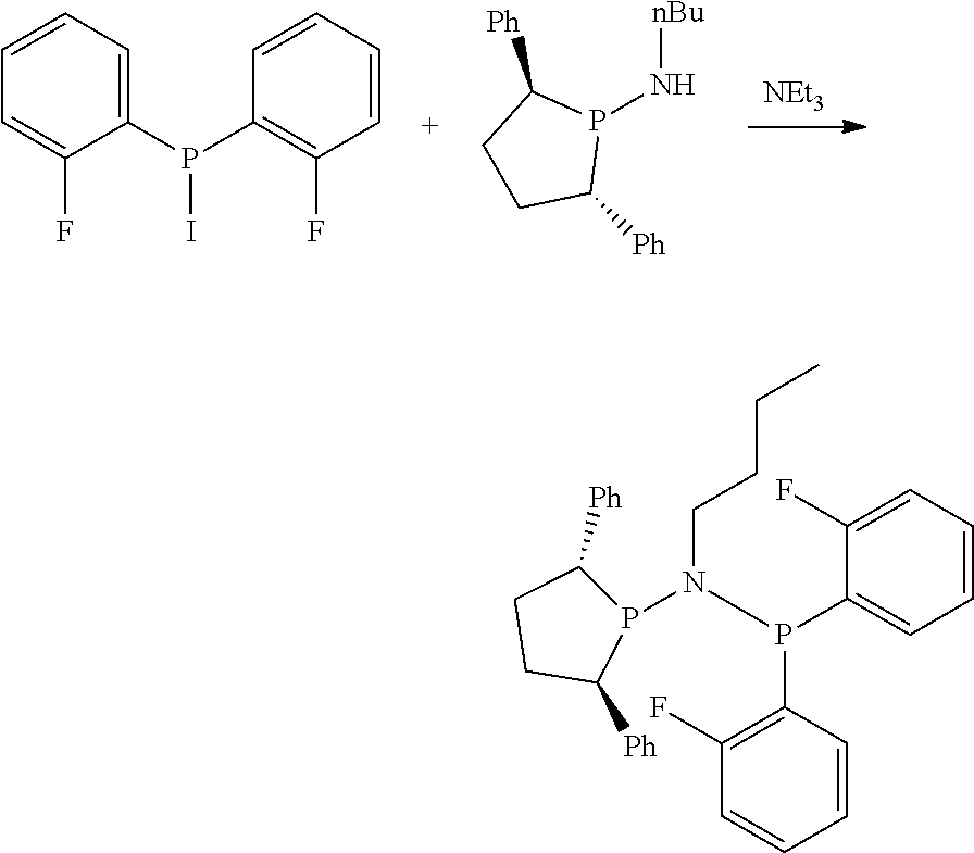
C1(P(C2=C(F)C=CC=C2)I)=CC=CC=C1F.[NEt3].[nBu]NP1C([Ph])CCC1[Ph].C1C([Ph])P(N(CCCC)P(C2=CC=CC=C2F)C2=C(F)C=CC=C2)C([Ph])C1
